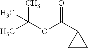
C(OC(C1CC1)=O)(C)(C)C
